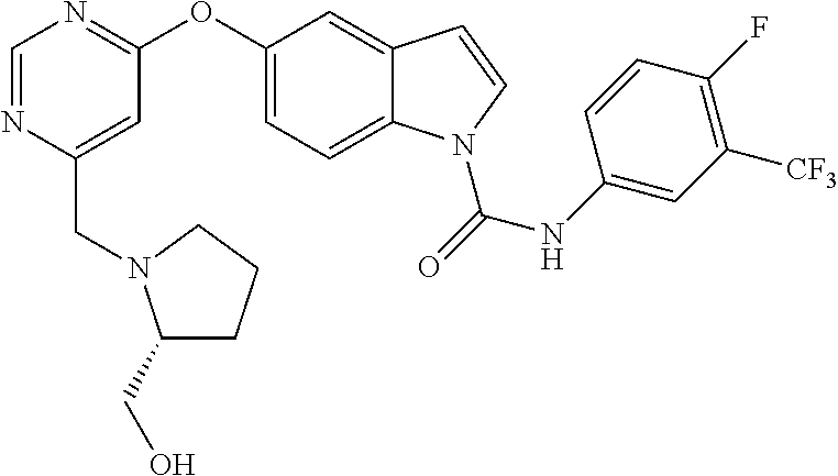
C(C1=CC(OC2=CC=C3C(=C2)C=CN3C(=O)NC2=CC([CF3])=C(F)C=C2)=NC=N1)N1C(CO)CCC1
